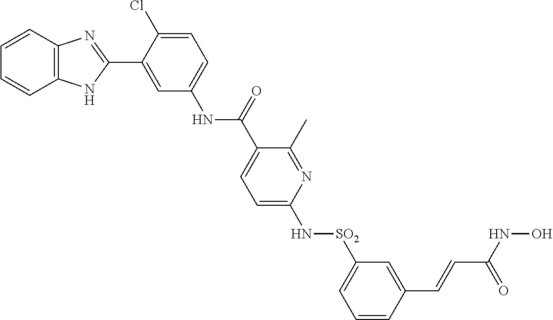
N(C1=CC=C(Cl)C(C2=NC3=C(N2)C=CC=C3)=C1)C(=O)C1=CC=C(N[SO2]C2=CC=CC(C=CC(NO)=O)=C2)N=C1C
